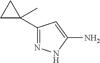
C1C(C)(C2=NNC(N)=C2)C1
